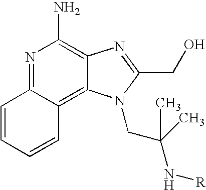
N1=C2C(=C3C(=C1N)N=C(CO)N3CC(C)(N[R])C)C=CC=C2
